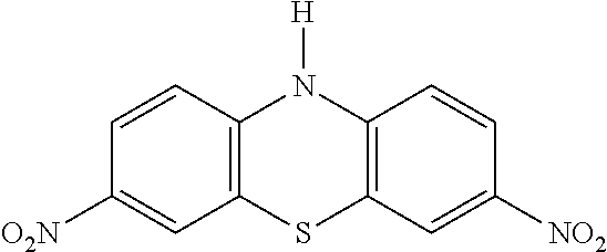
C1=CC2=C(C=C1[O2N])SC1=C(N2[H])C=CC([NO2])=C1
